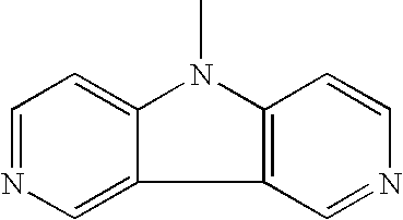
C12=C(N(C)C3=CC=NC=C13)C=CN=C2
